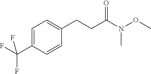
C1=C(C(F)(F)F)C=CC(CCC(=O)N(OC)C)=C1
